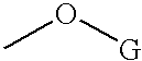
CO[G]
